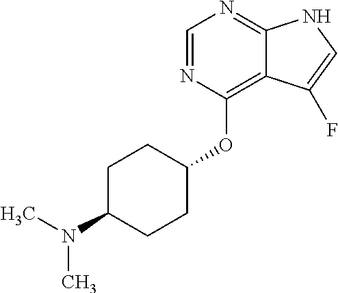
C1=NC(OC2CCC(N(C)C)CC2)=C2C(=N1)NC=C2F
